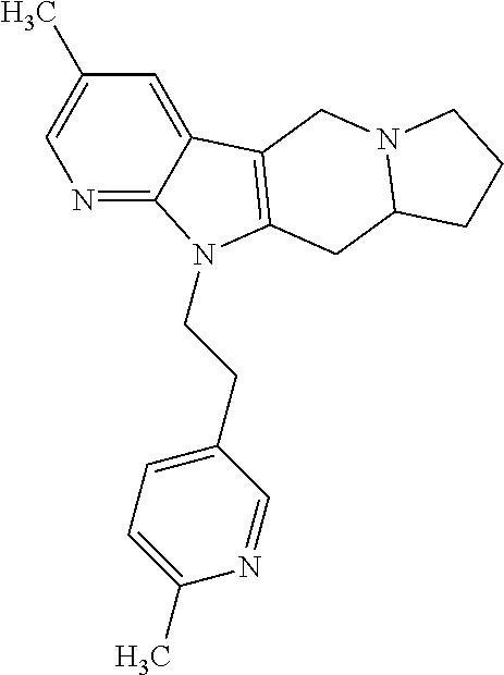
N1=C2C(=CC(C)=C1)C1=C(N2CCC2=CC=C(C)N=C2)CC2N(C1)CCC2
